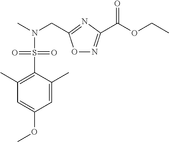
C1(C)=C(S(N(C)CC2=NC(C(OCC)=O)=NO2)(=O)=O)C(C)=CC(OC)=C1
